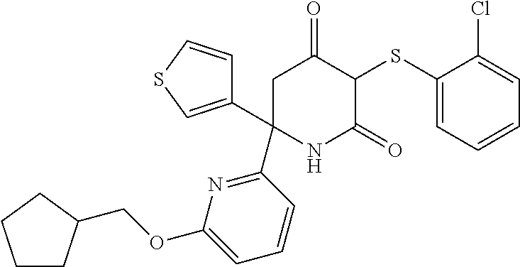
C1(SC2C(=O)CC(C3=CSC=C3)(C3=NC(OCC4CCCC4)=CC=C3)NC2=O)=CC=CC=C1Cl
